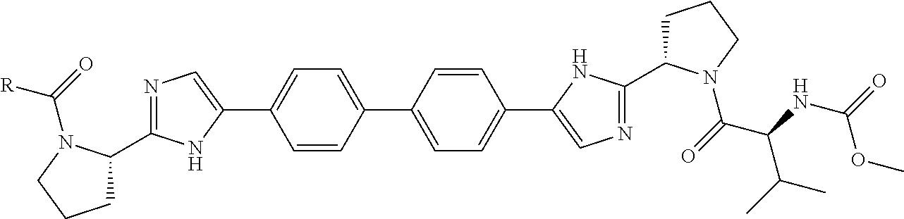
C1C(C2=NC=C(C3=CC=C(C4=CC=C(C5=CN=C(C6CCCN6C(=O)C(NC(=O)OC)C(C)C)N5)C=C4)C=C3)N2)N(C(=O)[R])CC1
